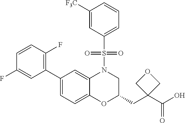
C1([F3C])=CC(S(=O)(=O)N2C3=CC(C4=C(F)C=CC(F)=C4)=CC=C3OC(CC3(C(O)=O)COC3)C2)=CC=C1
